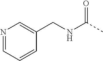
C1(CNC(C)=O)=CN=CC=C1
